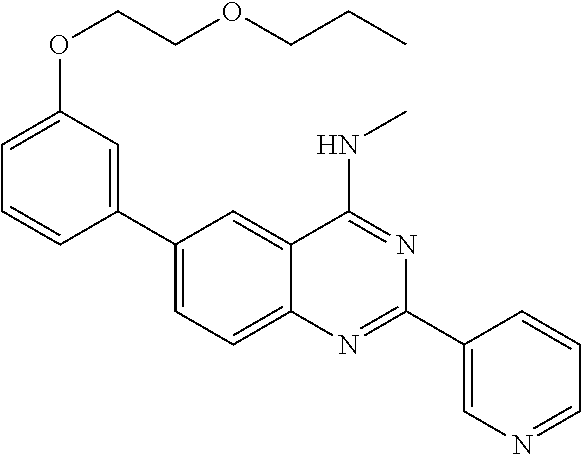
C1(C2=CC(OCCOCCC)=CC=C2)=CC=C2C(=C1)C(NC)=NC(C1=CN=CC=C1)=N2
